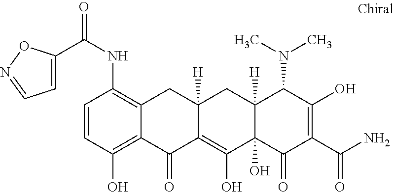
C1=CC(O)=C2C(=C1NC(=O)C1=CC=NO1)CC1([H])C(=C(O)C3(O)C([H])(C1)C(N(C)C)C(O)=C(C(N)=O)C3=O)C2=O
